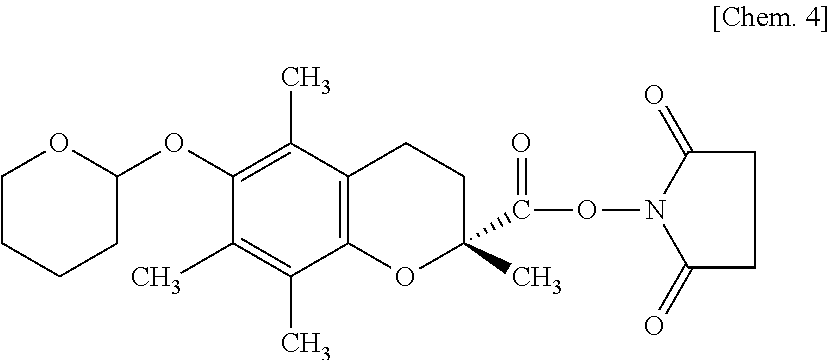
C1CCCC(OC2=C(C)C3=C(C(C)=C2C)OC(C(ON2C(=O)CCC2=O)=O)(C)CC3)O1
